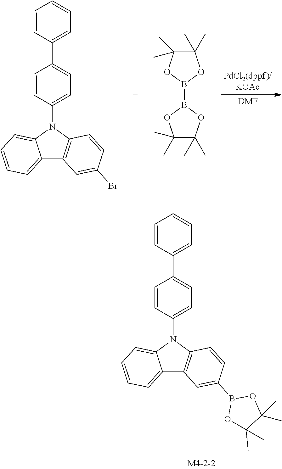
[DMF].C1=CC(N2C3=CC=CC=C3C3=C2C=CC(Br)=C3)=CC=C1C1=CC=CC=C1.C1(C)(C)C(C)(C)OB(B2OC(C)(C)C(C)(C)O2)O1.C1=CC(N2C3=CC=CC=C3C3=C2C=CC(B2OC(C)(C)C(C)(C)O2)=C3)=CC=C1C1=CC=CC=C1
